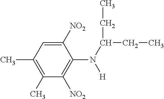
C1([NO2])=CC(C)=C(C)C([NO2])=C1N(C(CC)CC)[H]
